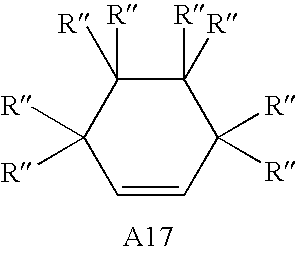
C1=CC([R])([R])C([R])([R])C([R])([R])C1([R])[R]
